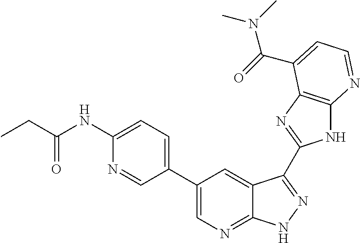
C1(C2=CN=C3C(=C2)C(C2=NC4=C(N2)N=CC=C4C(N(C)C)=O)=NN3)=CC=C(NC(CC)=O)N=C1
